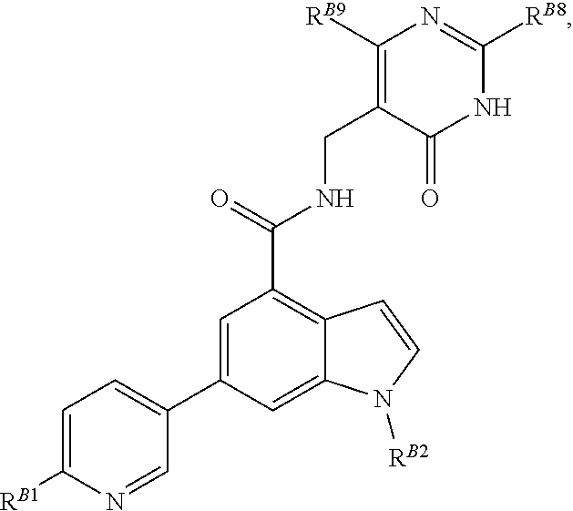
[RB1]C1=CC=C(C2=CC(C(=O)NCC3=C([RB9])N=C([RB8])NC3=O)=C3C(=C2)N([RB2])C=C3)C=N1
